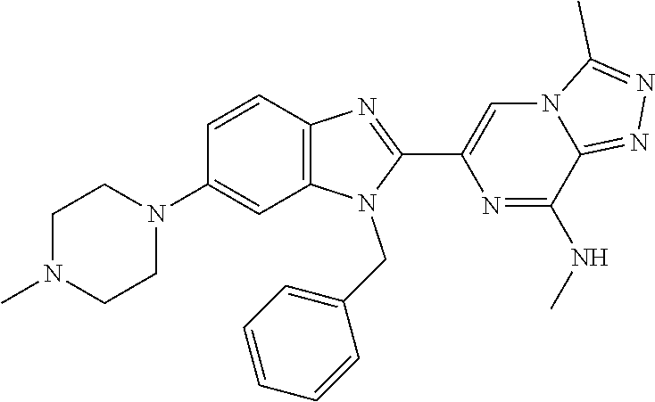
C12=C(N=C(C3=CN4C(=NN=C4C)C(NC)=N3)N1CC1=CC=CC=C1)C=CC(N1CCN(C)CC1)=C2
